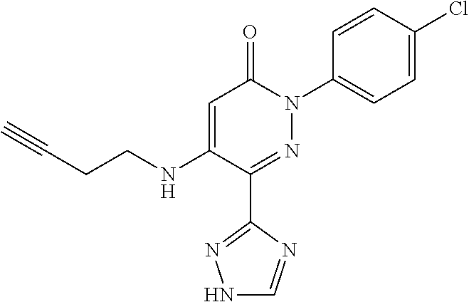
C1=C(NCCC#C)C(C2=NNC=N2)=NN(C2=CC=C(Cl)C=C2)C1=O
